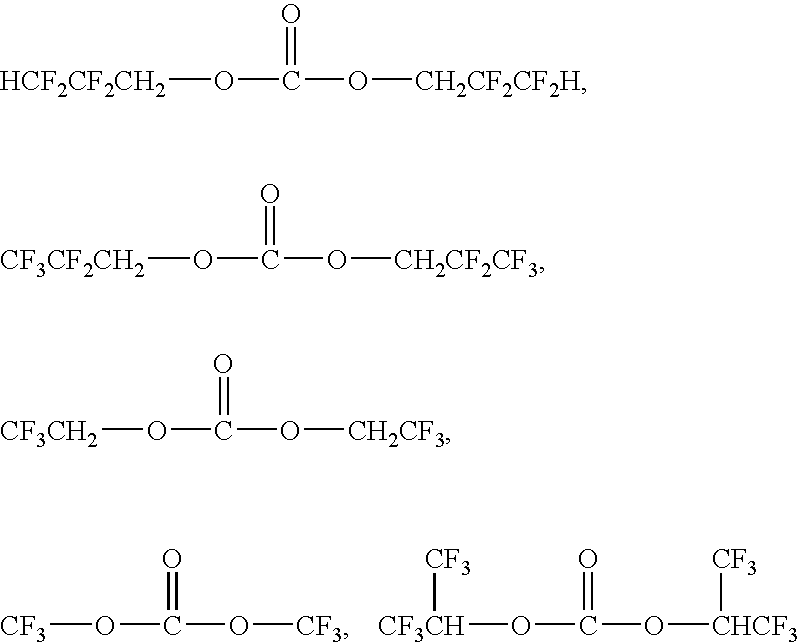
[CF3]OC(=O)O[CF3].[CF3CH](OC(=O)O[CHCF3][CF3])[CF3].[HCF2CF2CH2]OC(=O)O[CH2CF2CF2H].[CF3CF2CH2]OC(=O)O[CH2CF2CF3].[CF3CH2]OC(=O)O[CH2CF3]
